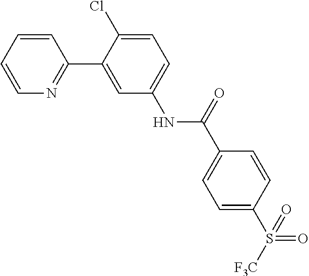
C1=CC=CN=C1C1=CC(NC(=O)C2=CC=C(S([F3C])(=O)=O)C=C2)=CC=C1Cl
